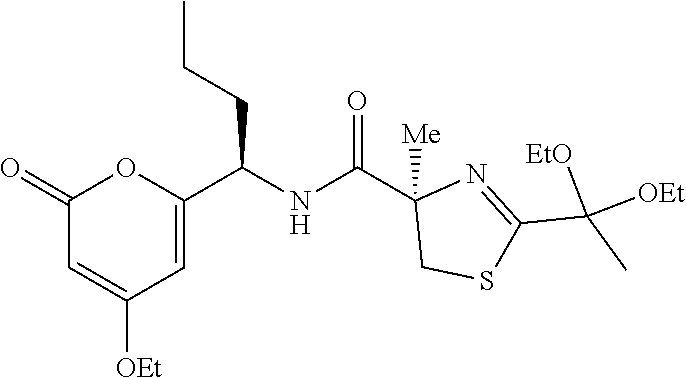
C1(=O)C=C([OEt])C=C(C(NC(C2([Me])CSC(C(C)([OEt])[OEt])=N2)=O)CCC)O1
